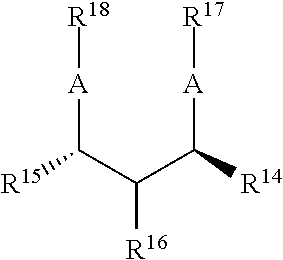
C(C(C([R14])[A][R17])[R16])([R15])[A][R18]
